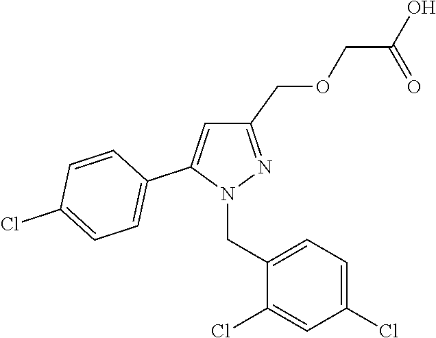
C1(COCC(O)=O)=NN(CC2=CC=C(Cl)C=C2Cl)C(C2=CC=C(Cl)C=C2)=C1
